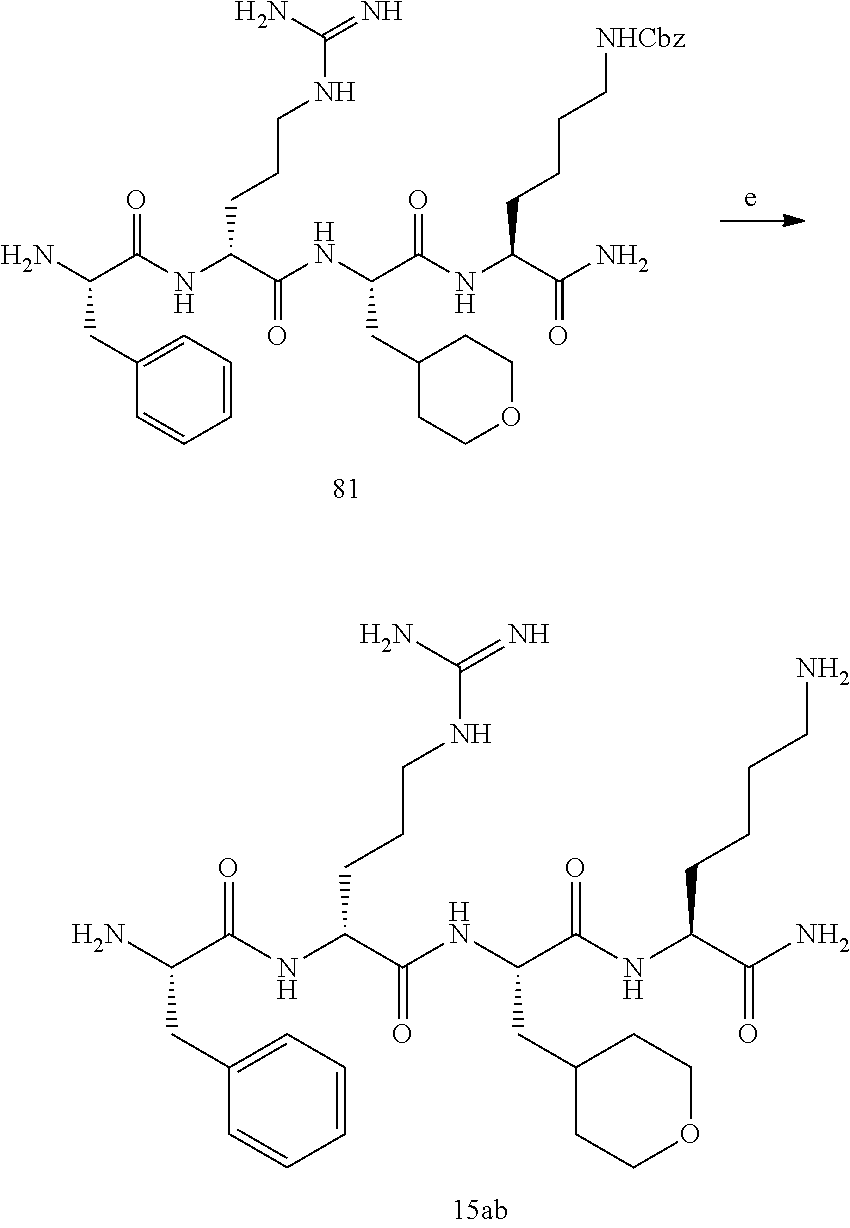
NC(C(=O)NC(CCCNC(=N)N)C(NC(C(NC(C(N)=O)CCCC[NHCbz])=O)CC1CCOCC1)=O)CC1=CC=CC=C1.NC(C(=O)NC(CCCNC(=N)N)C(NC(C(NC(C(N)=O)CCCCN)=O)CC1CCOCC1)=O)CC1=CC=CC=C1
